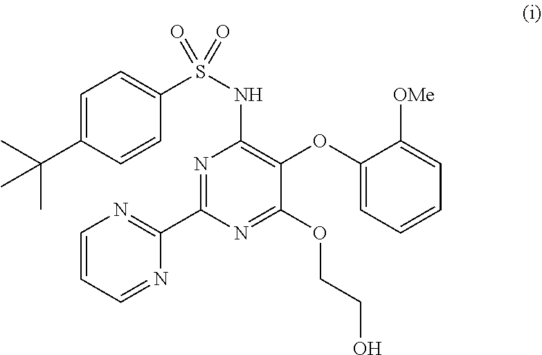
C1=C(C(C)(C)C)C=CC(S(NC2=C(OC3=CC=CC=C3[OMe])C(OCCO)=NC(C3=NC=CC=N3)=N2)(=O)=O)=C1
